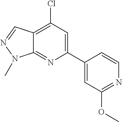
C12=NC(C3=CC(OC)=NC=C3)=CC(Cl)=C1C=NN2C
